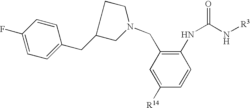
C1=C([R14])C=CC(NC(=O)N[R3])=C1CN1CCC(CC2=CC=C(F)C=C2)C1
